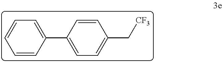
C1=CC(C2=CC=C(C[CF3])C=C2)=CC=C1
